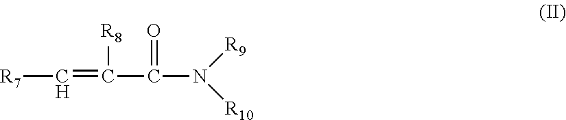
[R7]C=C(C(N([R10])[R9])=O)[R8]
